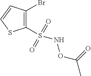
C1(S(NOC(C)=O)(=O)=O)=C(Br)C=CS1
